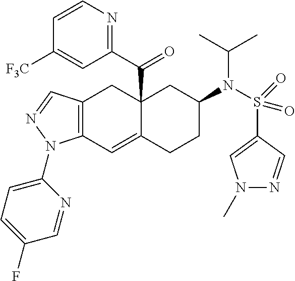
C12(C(C3=NC=CC([F3C])=C3)=O)C(=CC3=C(C1)C=NN3C1=CC=C(F)C=N1)CCC(N(S(C1=CN(C)N=C1)(=O)=O)C(C)C)C2
